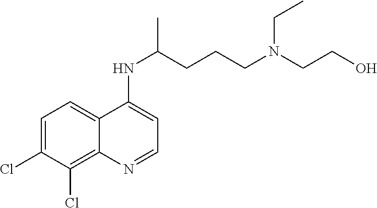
C1=C(Cl)C(Cl)=C2C(=C1)C(NC(CCCN(CCO)CC)C)=CC=N2
